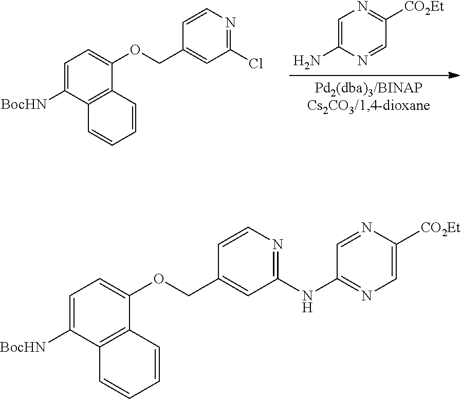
C1=C(N)N=CC([CO2Et])=N1.C12=C(C([BocHN])=CC=C1OCC1=CC(Cl)=NC=C1)C=CC=C2.C12=C(C([BocHN])=CC=C1OCC1=CC(NC3=NC=C([CO2Et])N=C3)=NC=C1)C=CC=C2
